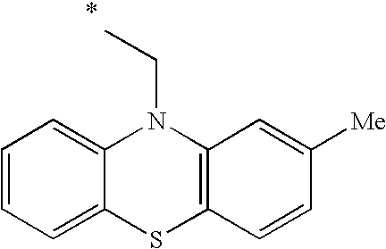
C1=CC=C2C(=C1)N(CC)C1=C(S2)C=CC([Me])=C1
